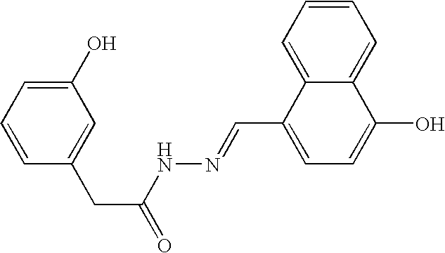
C1(O)=CC=CC(CC(=O)NN=CC2=CC=C(O)C3=CC=CC=C23)=C1
